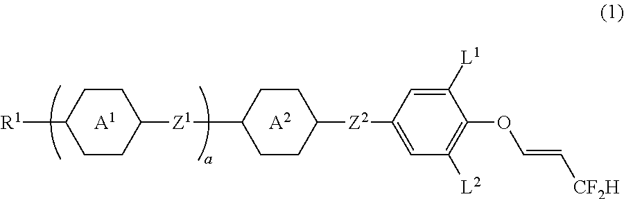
C1CC([R1])CCC1[Z1]C1CCC([Z2]C2=CC([L2])=C(OC=C[CF2H])C([L1])=C2)CC1.[A1].[A2]
